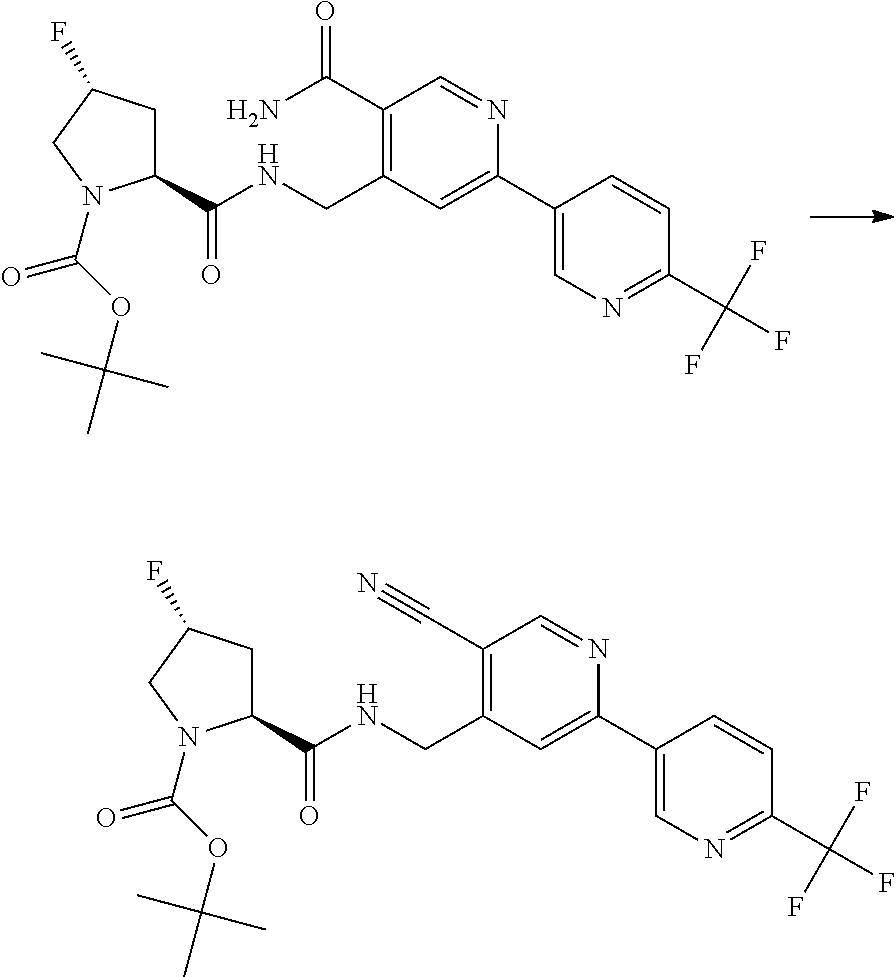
C1(C(NCC2=C(C(N)=O)C=NC(C3=CN=C(C(F)(F)F)C=C3)=C2)=O)CC(F)CN1C(OC(C)(C)C)=O.C1(C(NCC2=C(C#N)C=NC(C3=CN=C(C(F)(F)F)C=C3)=C2)=O)CC(F)CN1C(OC(C)(C)C)=O
